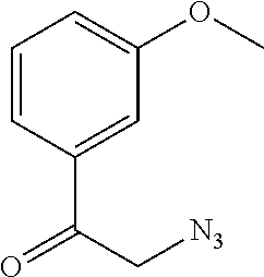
C1=CC(C(C[N3])=O)=CC(OC)=C1
